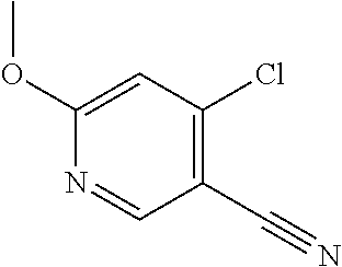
C1(OC)=CC(Cl)=C(C#N)C=N1
